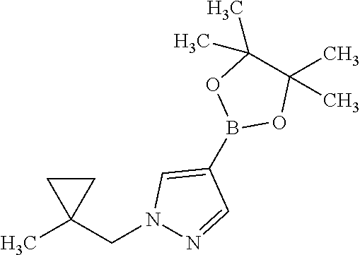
B1(C2=CN(CC3(C)CC3)N=C2)OC(C)(C)C(C)(C)O1
